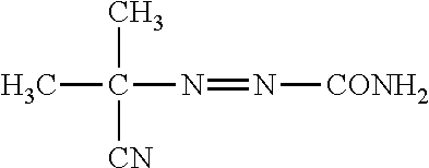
CC([CN])(C)N=N[CONH2]
